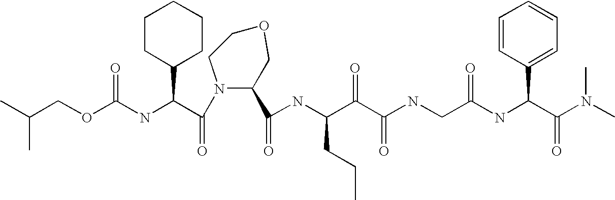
C(NC(C(C(NCC(NC(C(N(C)C)=O)C1=CC=CC=C1)=O)=O)=O)CCC)(=O)C1N(C(C(NC(OCC(C)C)=O)C2CCCCC2)=O)CCOC1
